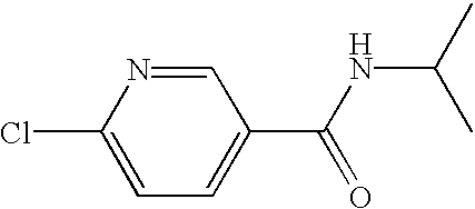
C1=NC(Cl)=CC=C1C(NC(C)C)=O
